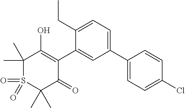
C1(C)(C)S(=O)(=O)C(C)(C)C(=O)C(C2=CC(C3=CC=C(Cl)C=C3)=CC=C2CC)=C1O
